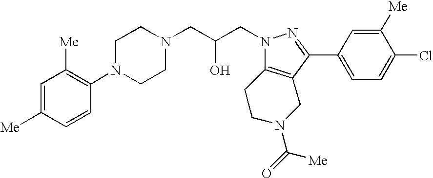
C1=C([Me])C=CC(N2CCN(CC(CN3N=C(C4=CC=C(Cl)C([Me])=C4)C4=C3CCN(C([Me])=O)C4)O)CC2)=C1[Me]
